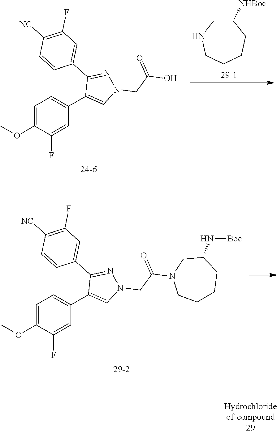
C1=C(OC)C(F)=CC(C2=CN(CC(=O)O)N=C2C2=CC(F)=C([NC])C=C2)=C1.C1([NHBoc])CNCCCC1.C1=C(OC)C(F)=CC(C2=CN(CC(=O)N3CCCCC(N[Boc])C3)N=C2C2=CC(F)=C([NC])C=C2)=C1
